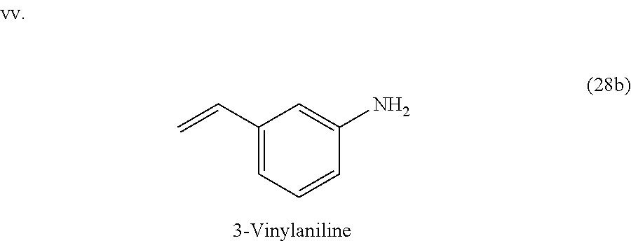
C1(C=C)=CC=CC(N)=C1
